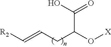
C(C(CC=C[R2])O[X])(O)=O
